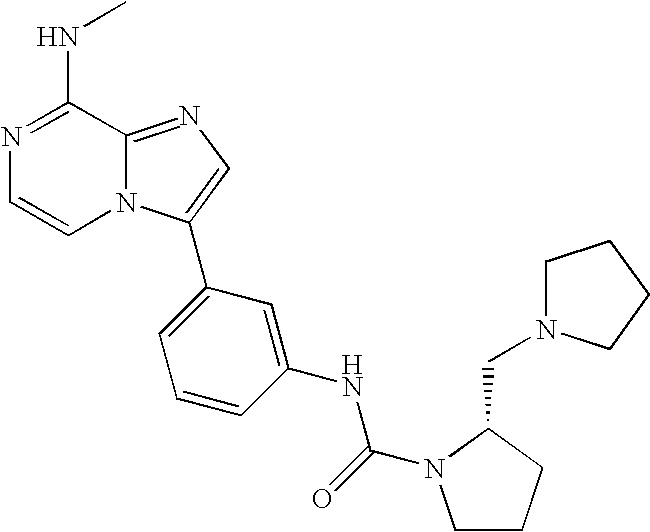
N1=C(NC)C2=NC=C(C3=CC=CC(NC(=O)N4CCCC4CN4CCCC4)=C3)N2C=C1
